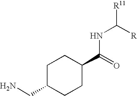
C1C(CN)CCC(C(=O)NC([R11])[R])C1
